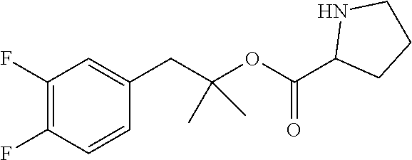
C1(F)=C(F)C=CC(CC(OC(C2CCCN2)=O)(C)C)=C1
